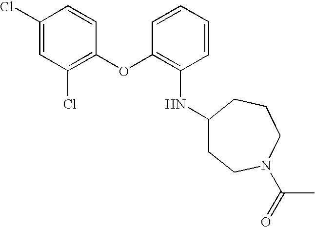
C1(Cl)=CC(Cl)=C(OC2=C(NC3CCN(C(=O)C)CCC3)C=CC=C2)C=C1
